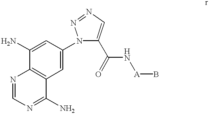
C1=C(N)C2=C(C=C1N1C(C(N[A]B)=O)=CN=N1)C(N)=NC=N2
